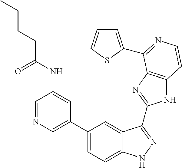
C1(C2=CN=CC(NC(CCCC)=O)=C2)=CC=C2C(=C1)C(C1=NC3=C(N1)C=CN=C3C1=CC=CS1)=NN2
